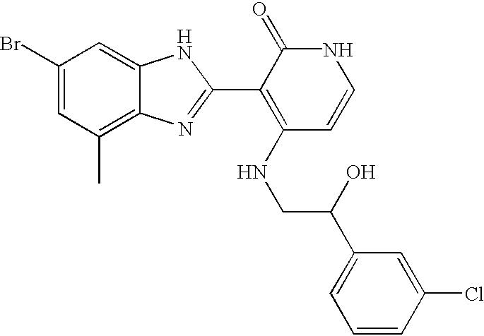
BrC1=CC(C)=C2C(=C1)NC(C1=C(NCC(O)C3=CC=CC(Cl)=C3)C=CNC1=O)=N2
